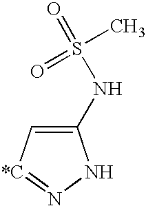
C1(NS(=O)(C)=O)=C[*C]=NN1
